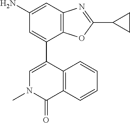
C1(N)=CC2=C(C(C3=CN(C)C(=O)C4=C3C=CC=C4)=C1)OC(C1CC1)=N2
